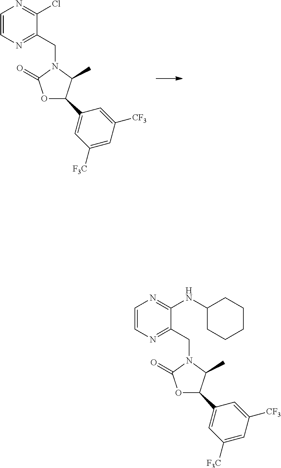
O1C(=O)N(CC2=NC=CN=C2Cl)C(C)C1C1=CC([F3C])=CC([CF3])=C1.O1C(=O)N(CC2=NC=CN=C2NC2CCCCC2)C(C)C1C1=CC([F3C])=CC([CF3])=C1
